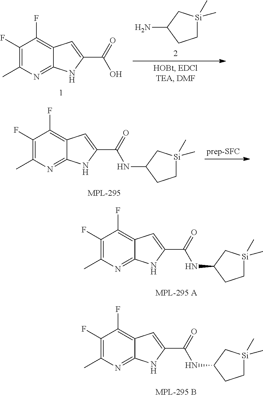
C1(F)=C(C)N=C2C(=C1F)C=C(C(=O)NC1CC[Si](C)(C)C1)N2.C1(F)=C(C)N=C2C(=C1F)C=C(C(=O)NC1CC[Si](C)(C)C1)N2.C1(F)=C(C)N=C2C(=C1F)C=C(C(=O)O)N2.C1[Si](C)(C)CC(N)C1.C1(F)=C(C)N=C2C(=C1F)C=C(C(=O)NC1CC[Si](C)(C)C1)N2
